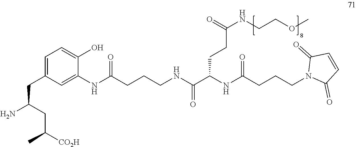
C1=C(CC(N)CC([CO2H])C)C=C(NC(=O)CCCNC(C(NC(CCCN2C(=O)C=CC2=O)=O)CCC(NCCOC)=O)=O)C(O)=C1
